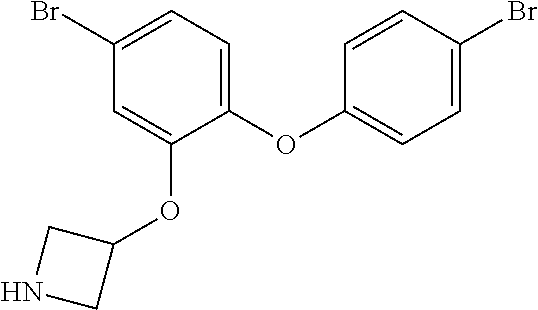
C1(Br)=CC=C(OC2=CC=C(Br)C=C2)C(OC2CNC2)=C1
